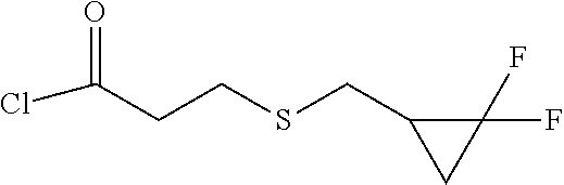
ClC(CCSCC1C(F)(F)C1)=O
